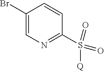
C1(Br)=CN=C(S(=O)(=O)[Q])C=C1
